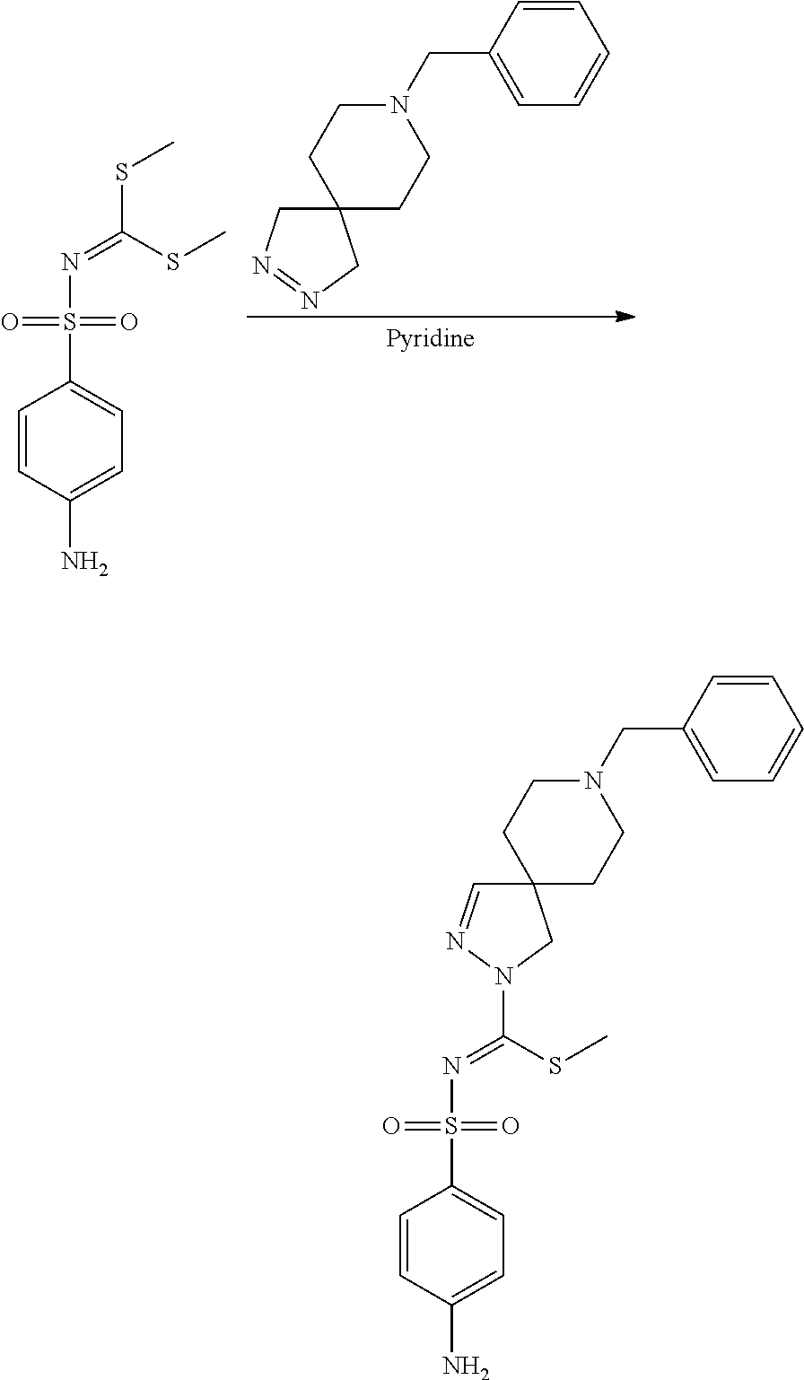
C1=CC(N)=CC=C1S(N=C(N1CC2(C=N1)CCN(CC1=CC=CC=C1)CC2)SC)(=O)=O.C1=CC(N)=CC=C1S(N=C(SC)SC)(=O)=O.C12(CN=NC1)CCN(CC1=CC=CC=C1)CC2
